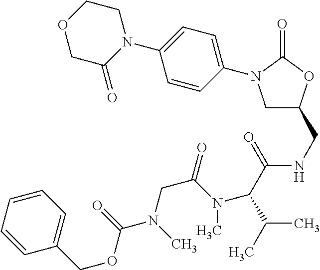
C1C(CNC(=O)C(C(C)C)N(C(CN(C(OCC2=CC=CC=C2)=O)C)=O)C)OC(=O)N1C1=CC=C(N2C(=O)COCC2)C=C1
